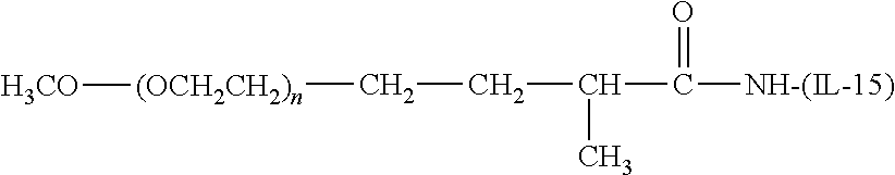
C(C(=O)[NH-(IL-15)])(CC[(OCH2CH2)n][H3CO])C
